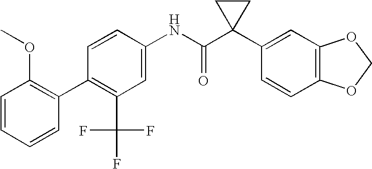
C1=CC(NC(C2(C3=CC4=C(C=C3)OCO4)CC2)=O)=CC(C(F)(F)F)=C1C1=C(OC)C=CC=C1
